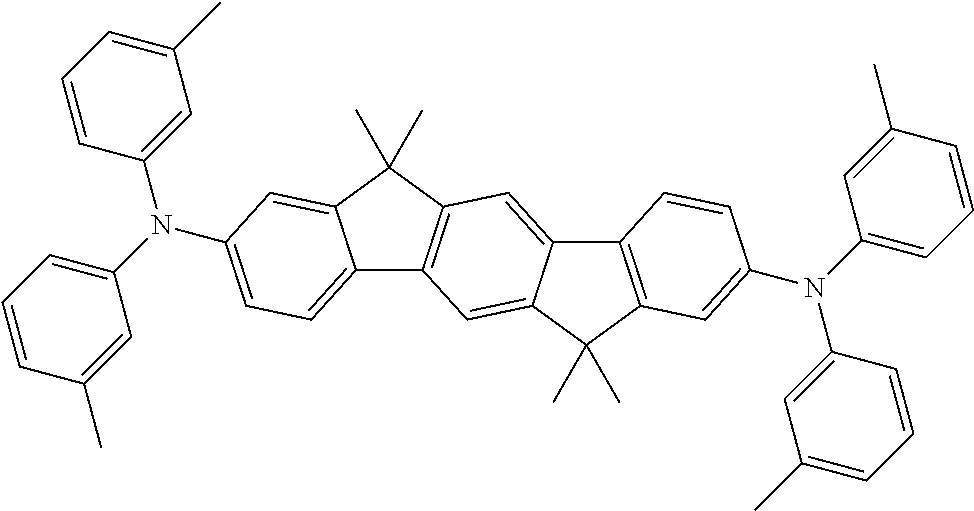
C1(C)=CC=CC(N(C2=CC=CC(C)=C2)C2=CC=C3C4=C(C(C)(C)C3=C2)C=C2C(=C4)C(C)(C)C3=C2C=CC(N(C2=CC=CC(C)=C2)C2=CC(C)=CC=C2)=C3)=C1
